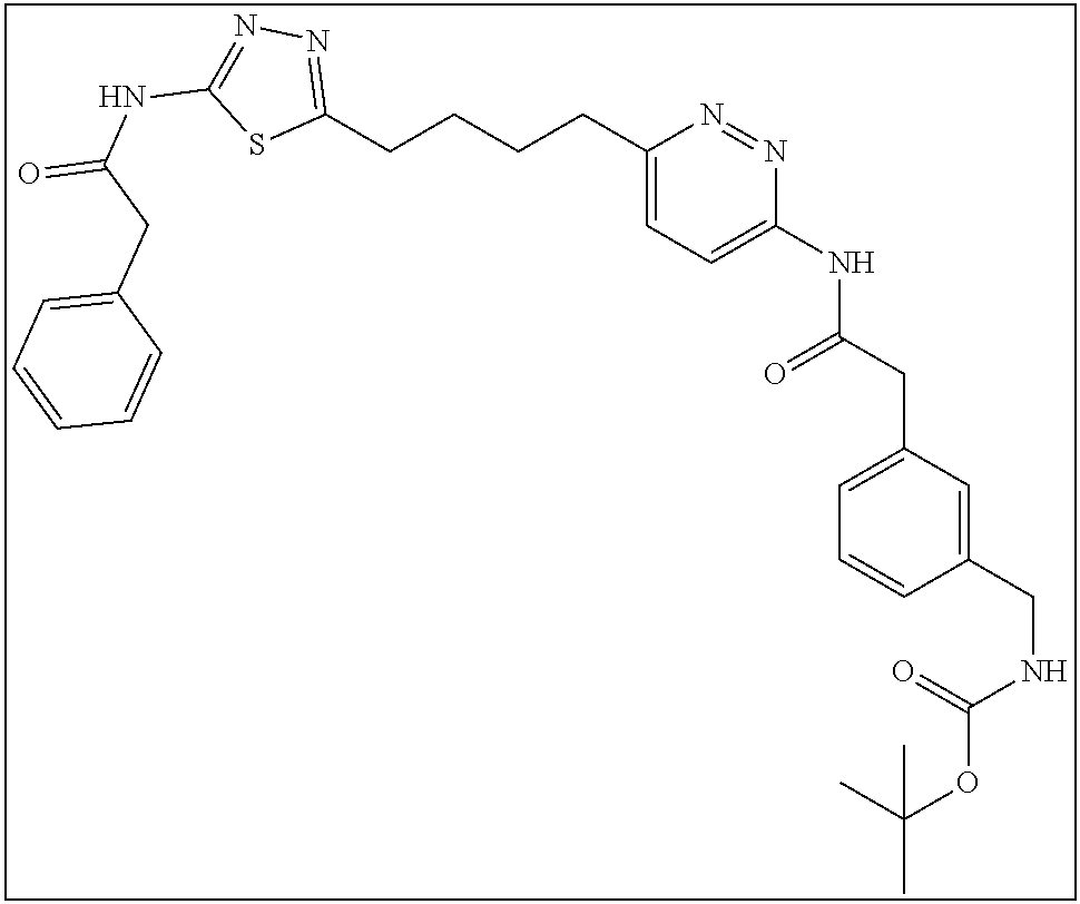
C(CCCC1=CC=C(NC(CC2=CC=CC(CNC(OC(C)(C)C)=O)=C2)=O)N=N1)C1=NN=C(NC(CC2=CC=CC=C2)=O)S1
